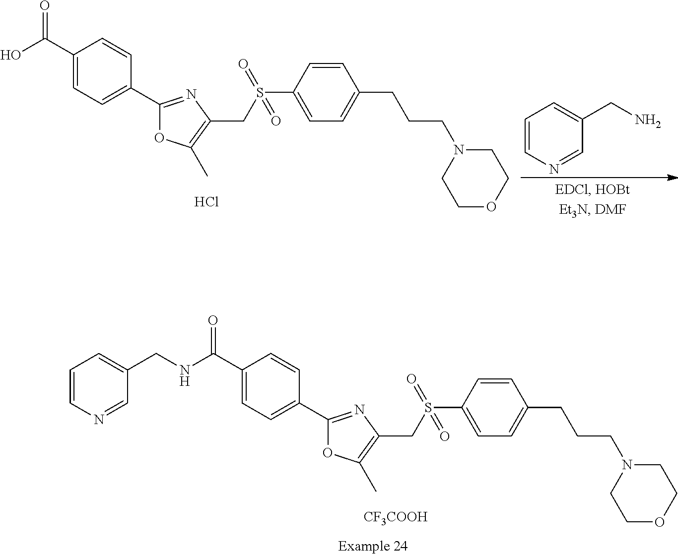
C1(C(=O)NCC2=CC=CN=C2)=CC=C(C2=NC(CS(C3=CC=C(CCCN4CCOCC4)C=C3)(=O)=O)=C(C)O2)C=C1.[CF3COOH].C1(C(=O)O)=CC=C(C2=NC(CS(C3=CC=C(CCCN4CCOCC4)C=C3)(=O)=O)=C(C)O2)C=C1.Cl.C1=CN=CC(CN)=C1
